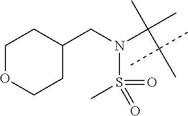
C(C(C)(C)C)(C)(C)N(CC1CCOCC1)S(C)(=O)=O
